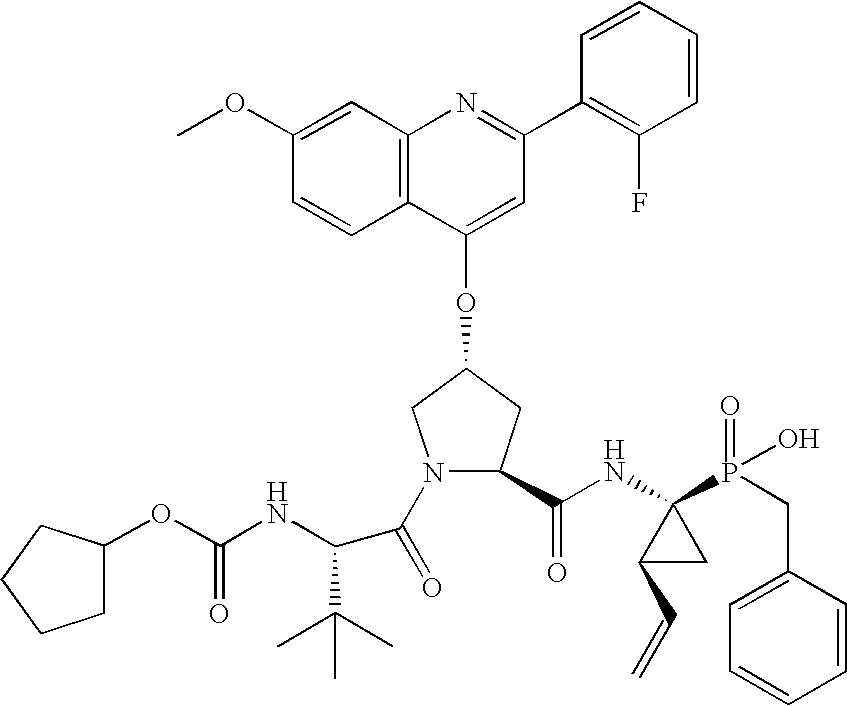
C12=C(C(OC3CN(C(=O)C(C(C)(C)C)NC(OC4CCCC4)=O)C(C(NC4(P(=O)(O)CC5=CC=CC=C5)C(C=C)C4)=O)C3)=CC(C3=C(F)C=CC=C3)=N1)C=CC(OC)=C2
